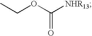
CCOC([NHR13])=O
